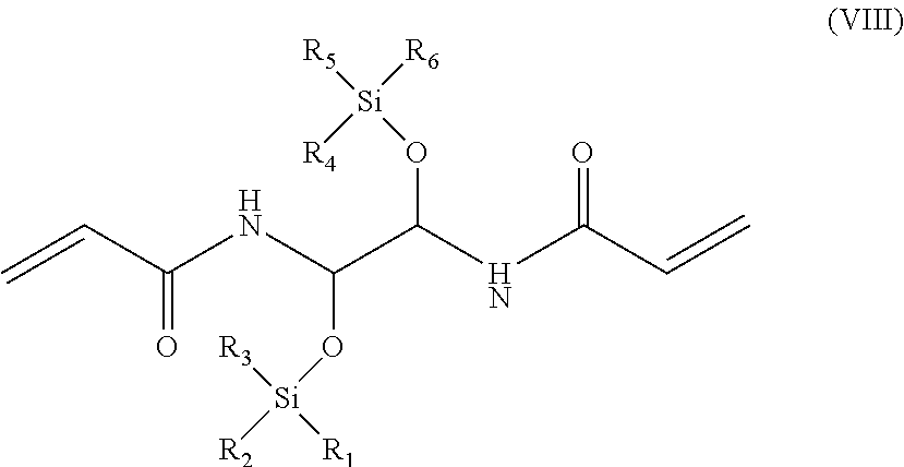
C=CC(NC(O[Si]([R2])([R1])[R3])C(NC(C=C)=O)O[Si]([R5])([R6])[R4])=O
